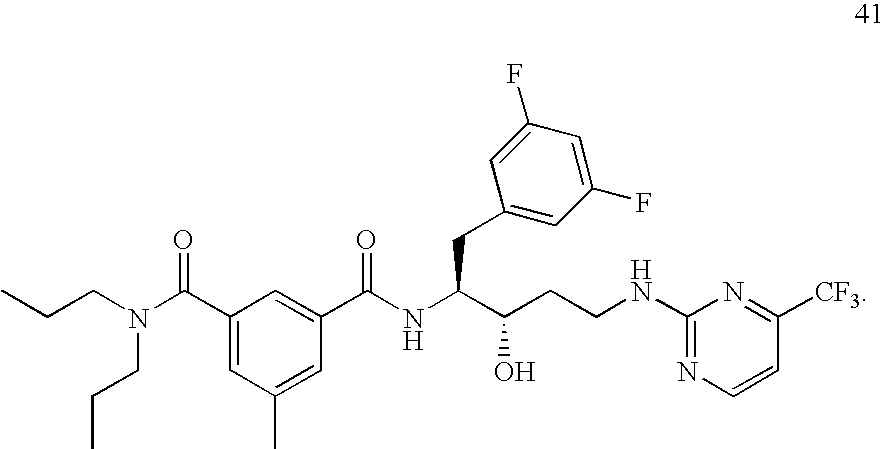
CCCN(C(C1=CC(C)=CC(C(NC(C(CCNC2=NC=CC([CF3])=N2)O)CC2=CC(F)=CC(F)=C2)=O)=C1)=O)CCC
